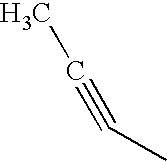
C(#CC)C
